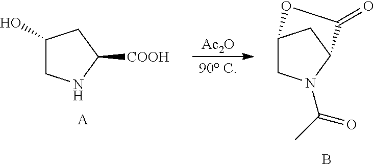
C1(O)CNC([COOH])C1.[A].[Ac2O].[90 C].C12CN(C(=O)C)C(C1)C(=O)O2.B
